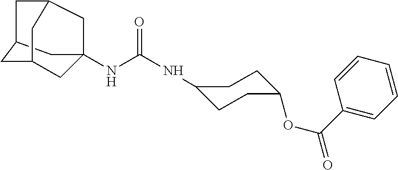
N(C(NC1CCC(OC(C2=CC=CC=C2)=O)CC1)=O)C12CC3CC(C1)CC(C3)C2
